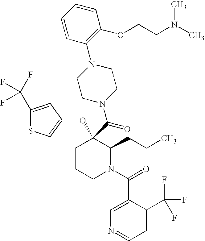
O(C1(C(=O)N2CCN(C3=C(OCCN(C)C)C=CC=C3)CC2)CCCN(C(C2=CN=CC=C2C(F)(F)F)=O)C1CCC)C1=CSC(C(F)(F)F)=C1
